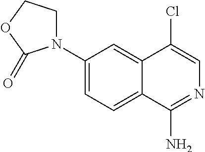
C1(N2CCOC2=O)=CC=C2C(=C1)C(Cl)=CN=C2N
